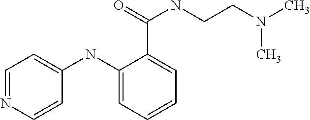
C1=NC=CC(NC2=CC=CC=C2C(NCCN(C)C)=O)=C1
